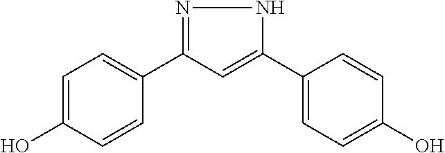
C1=C(O)C=CC(C2=NNC(C3=CC=C(O)C=C3)=C2)=C1
